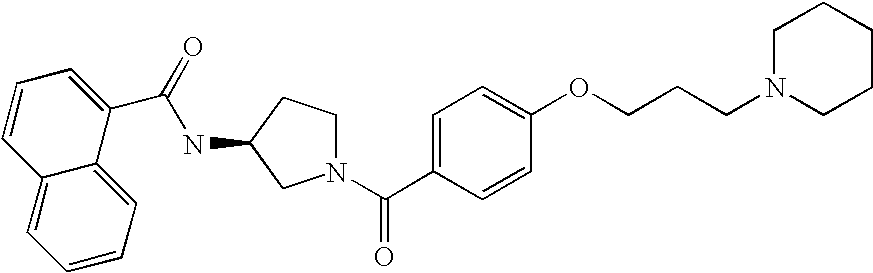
C1N(CCCOC2=CC=C(C(=O)N3CCC(NC(C4=CC=CC5=CC=CC=C54)=O)C3)C=C2)CCCC1
